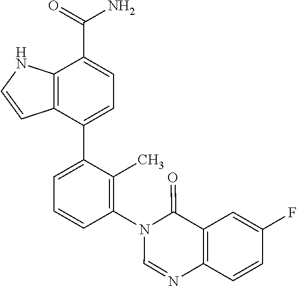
C12=C(C(C3=CC=CC(N4C=NC5=C(C4=O)C=C(F)C=C5)=C3C)=CC=C1C(=O)N)C=CN2
